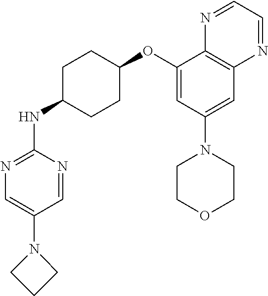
C1=NC(NC2CCC(OC3=CC(N4CCOCC4)=CC4=C3N=CC=N4)CC2)=NC=C1N1CCC1
